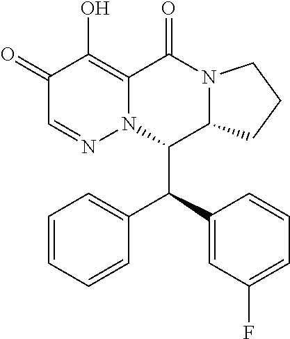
C1(=O)C=NN2C(=C1O)C(=O)N1C(C2C(C2=CC(F)=CC=C2)C2=CC=CC=C2)CCC1
